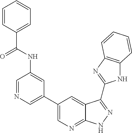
C1=NC=C(C2=CN=C3C(=C2)C(C2=NC4=C(N2)C=CC=C4)=NN3)C=C1NC(C1=CC=CC=C1)=O
